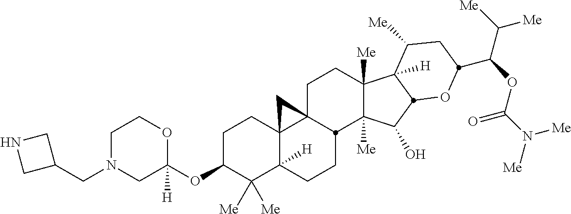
C1N(CC2CNC2)CC(OC2C([Me])([Me])C3([H])C4(CC2)C2(CCC5([Me])C([Me])(C(O)C6C5([H])C([Me])CC(C(OC(N([Me])[Me])=O)C([Me])[Me])O6)C2CC3)C4)([H])OC1
